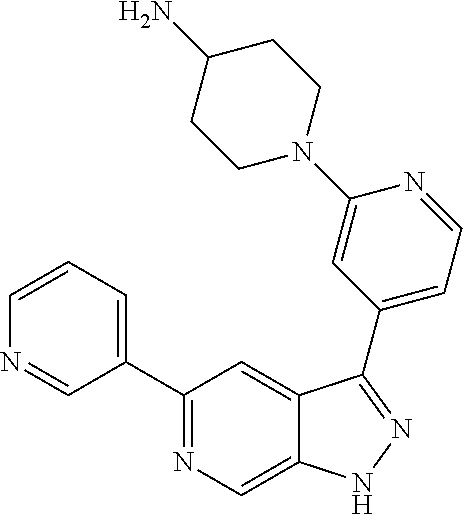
C1=CN=CC(C2=NC=C3C(=C2)C(C2=CC=NC(N4CCC(N)CC4)=C2)=NN3)=C1
